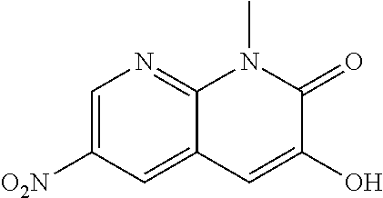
C1=C([O2N])C=C2C(=N1)N(C)C(=O)C(O)=C2
